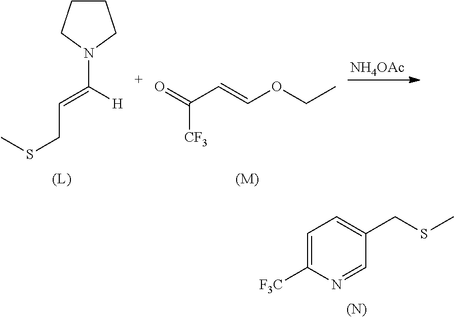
C1=C([F3C])N=CC(CSC)=C1.[(N)].C1CCN(C([H])=CCSC)C1.C(=COCC)C([CF3])=O.[NH4OAc].[(M)]
